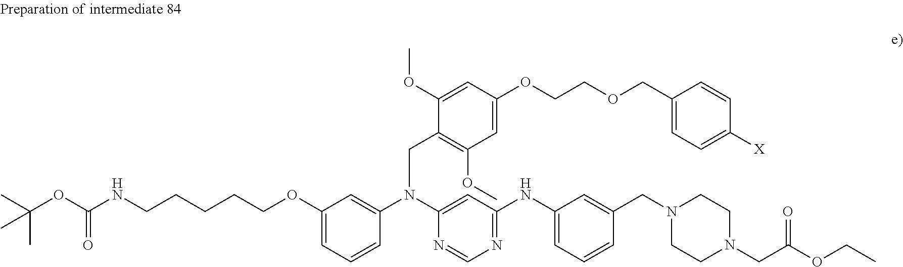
CC(OC(NCCCCCOC1=CC=CC(N(CC2=C(OC)C=C(OCCOCC3=CC=C([X])C=C3)C=C2OC)C2=CC(NC3=CC=CC(CN4CCN(CC(OCC)=O)CC4)=C3)=NC=N2)=C1)=O)(C)C
